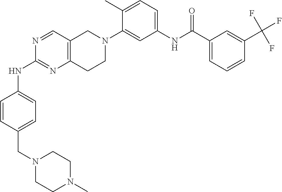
N1=CC2=C(N=C1NC1=CC=C(CN3CCN(C)CC3)C=C1)CCN(C1=CC(NC(C3=CC=CC(C(F)(F)F)=C3)=O)=CC=C1C)C2
